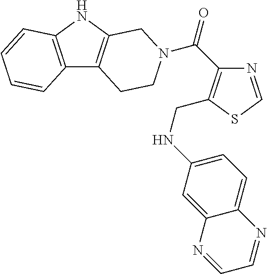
C(N1CCC2=C(NC3=C2C=CC=C3)C1)(=O)C1=C(CNC2=CC=C3C(=C2)N=CC=N3)SC=N1
